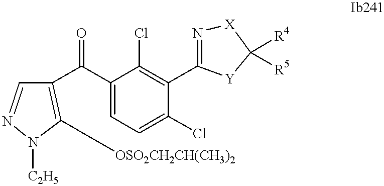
C1([OSO2CH2CH(CH3)2])=C(C(C2=CC=C(Cl)C(C3=N[X]C([R4])([R5])[Y]3)=C2Cl)=O)C=NN1[C2H5]
